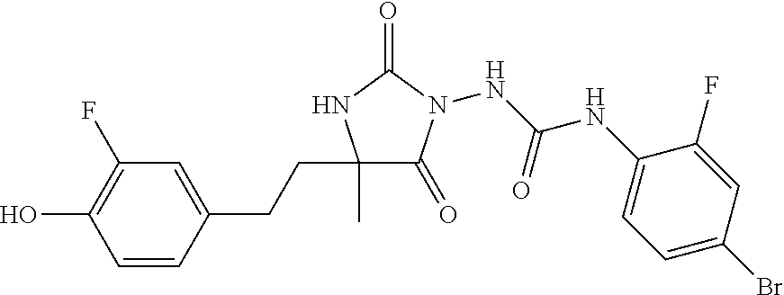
C1(C)(CCC2=CC(F)=C(O)C=C2)C(=O)N(NC(NC2=CC=C(Br)C=C2F)=O)C(=O)N1
